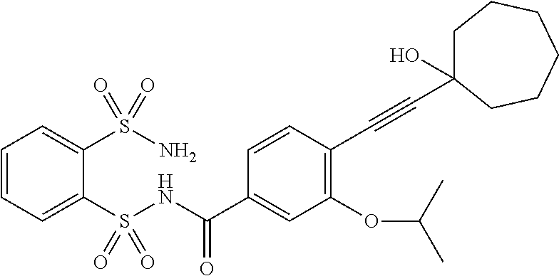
C1=CC=C(S(NC(C2=CC(OC(C)C)=C(C#CC3(O)CCCCCC3)C=C2)=O)(=O)=O)C(S(N)(=O)=O)=C1
